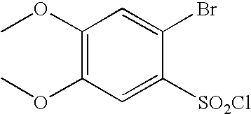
C1(OC)=C(OC)C=C([SO2Cl])C(Br)=C1
